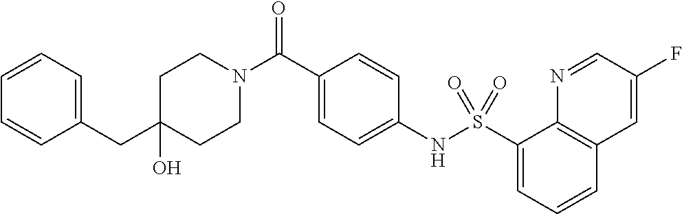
C1(O)(CC2=CC=CC=C2)CCN(C(C2=CC=C(NS(C3=CC=CC4=C3N=CC(F)=C4)(=O)=O)C=C2)=O)CC1
